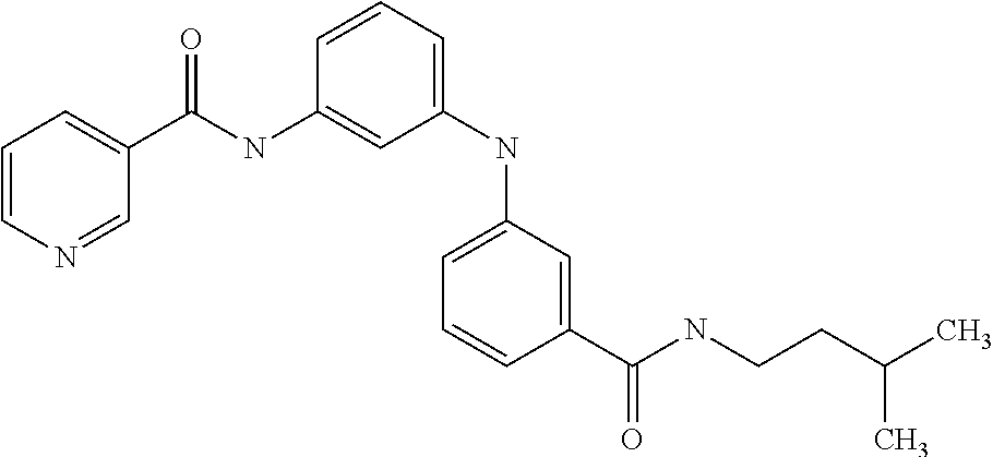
C1=CN=CC(C(NC2=CC(NC3=CC=CC(C(NCCC(C)C)=O)=C3)=CC=C2)=O)=C1
